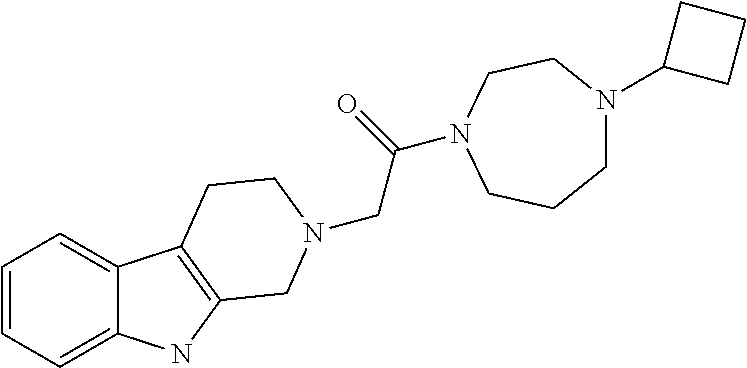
C1=CC=C2C(=C1)C1=C(N2)CN(CC(=O)N2CCN(C3CCC3)CCC2)CC1
